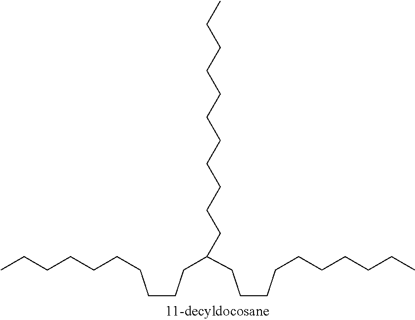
C(CCC(CCCCCCCCCC)CCCCCCCCCCC)CCCCCCC
